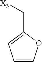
C1(C[X3])=CC=CO1
